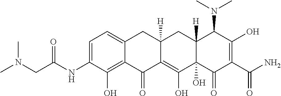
C1=C(NC(CN(C)C)=O)C(O)=C2C(=C1)CC1([H])C(=C(O)C3(O)C([H])(C1)C(N(C)C)C(O)=C(C(N)=O)C3=O)C2=O
